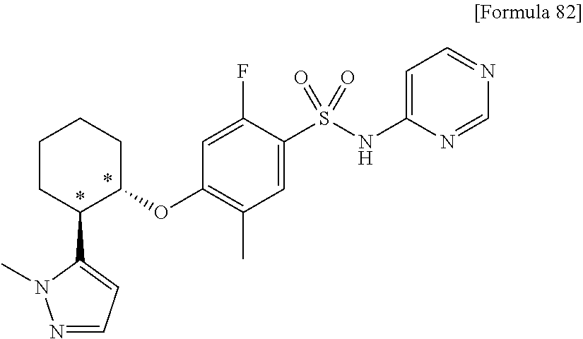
C1=C(S(NC2=CC=NC=N2)(=O)=O)C(F)=CC(OC2C(C3=CC=NN3C)CCCC2)=C1C
